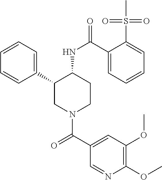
C1=CC=C(C2CN(C(C3=CC(OC)=C(OC)N=C3)=O)CCC2NC(=O)C2=CC=CC=C2S(C)(=O)=O)C=C1
